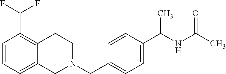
C1=CC=C2C(=C1C(F)F)CCN(CC1=CC=C(C(NC(C)=O)C)C=C1)C2
